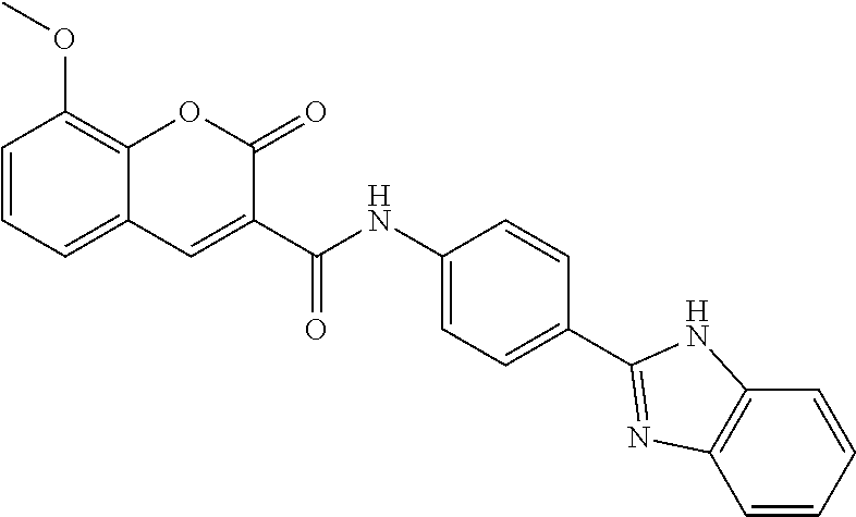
C1=CC=C2C(=C1OC)OC(=O)C(C(NC1=CC=C(C3=NC4=C(C=CC=C4)N3)C=C1)=O)=C2
